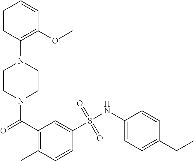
N1(C(=O)C2=C(C)C=CC(S(NC3=CC=C(CC)C=C3)(=O)=O)=C2)CCN(C2=C(OC)C=CC=C2)CC1
